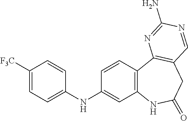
C1=CC2=C(C=C1NC1=CC=C([F3C])C=C1)NC(=O)CC1=C2N=C(N)N=C1
